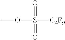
O=S(OC)([C4F9])=O
